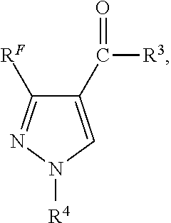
C1(C(=O)[R3])=CN([R4])N=C1[RF]
